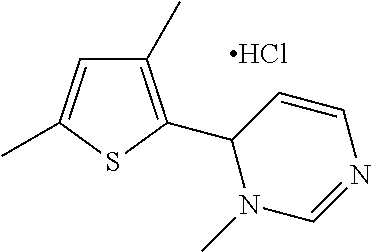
C1(C)=C(C2N(C)C=NC=C2)SC(C)=C1.Cl
